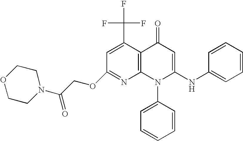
C1(OCC(N2CCOCC2)=O)=NC2=C(C(C(F)(F)F)=C1)C(=O)C=C(NC1=CC=CC=C1)N2C1=CC=CC=C1
